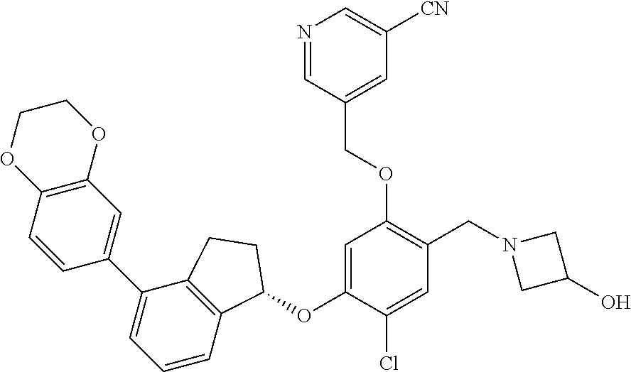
C1=CC2=C(C=C1C1=CC=CC3=C1CCC3OC1=CC(OCC3=CC([CN])=CN=C3)=C(CN3CC(O)C3)C=C1Cl)OCCO2
